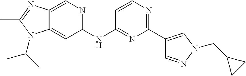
C1(NC2=NC(C3=CN(CC4CC4)N=C3)=NC=C2)=NC=C2C(=C1)N(C(C)C)C(C)=N2
